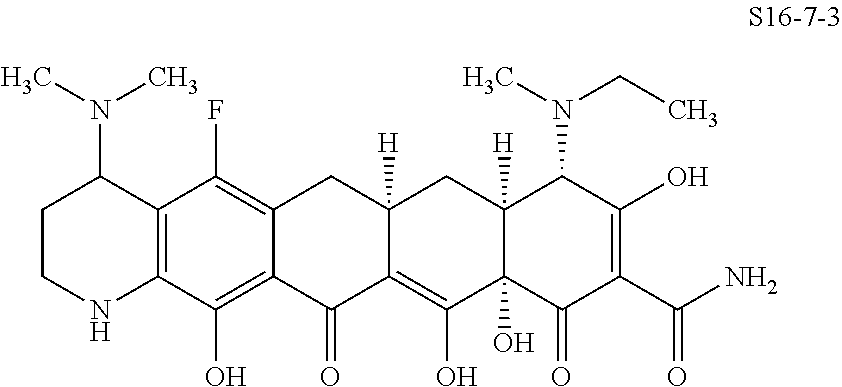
C12=C(C(O)=C3C(=C1F)CC1([H])C(=C(O)C4(O)C([H])(C1)C(N(CC)C)C(O)=C(C(N)=O)C4=O)C3=O)NCCC2N(C)C
